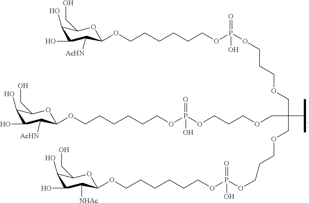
O(CC(C(C)C)(COCCCOP(OCCCCCCOC1C([NHAc])C(O)C(O)C(CO)O1)(=O)O)COCCCOP(OCCCCCCOC1C([AcHN])C(O)C(O)C(CO)O1)(=O)O)CCCOP(=O)(O)OCCCCCCOC1C([AcHN])C(O)C(O)C(CO)O1
